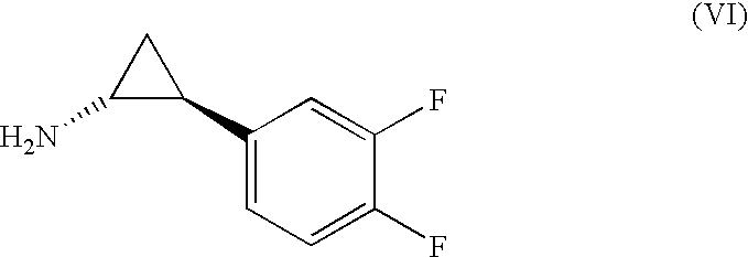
C1(C2C(N)C2)=CC=C(F)C(F)=C1
